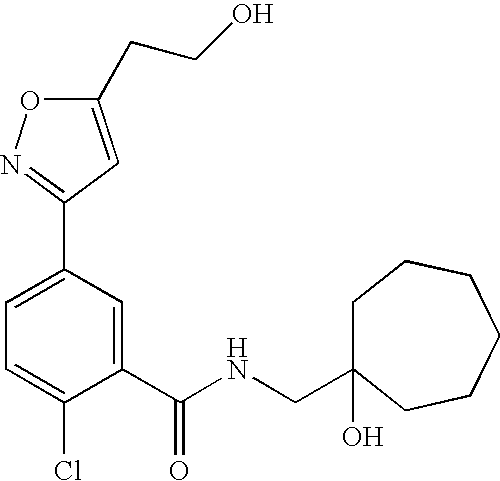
C1=C(C2=NOC(CCO)=C2)C=C(C(NCC2(O)CCCCCC2)=O)C(Cl)=C1
